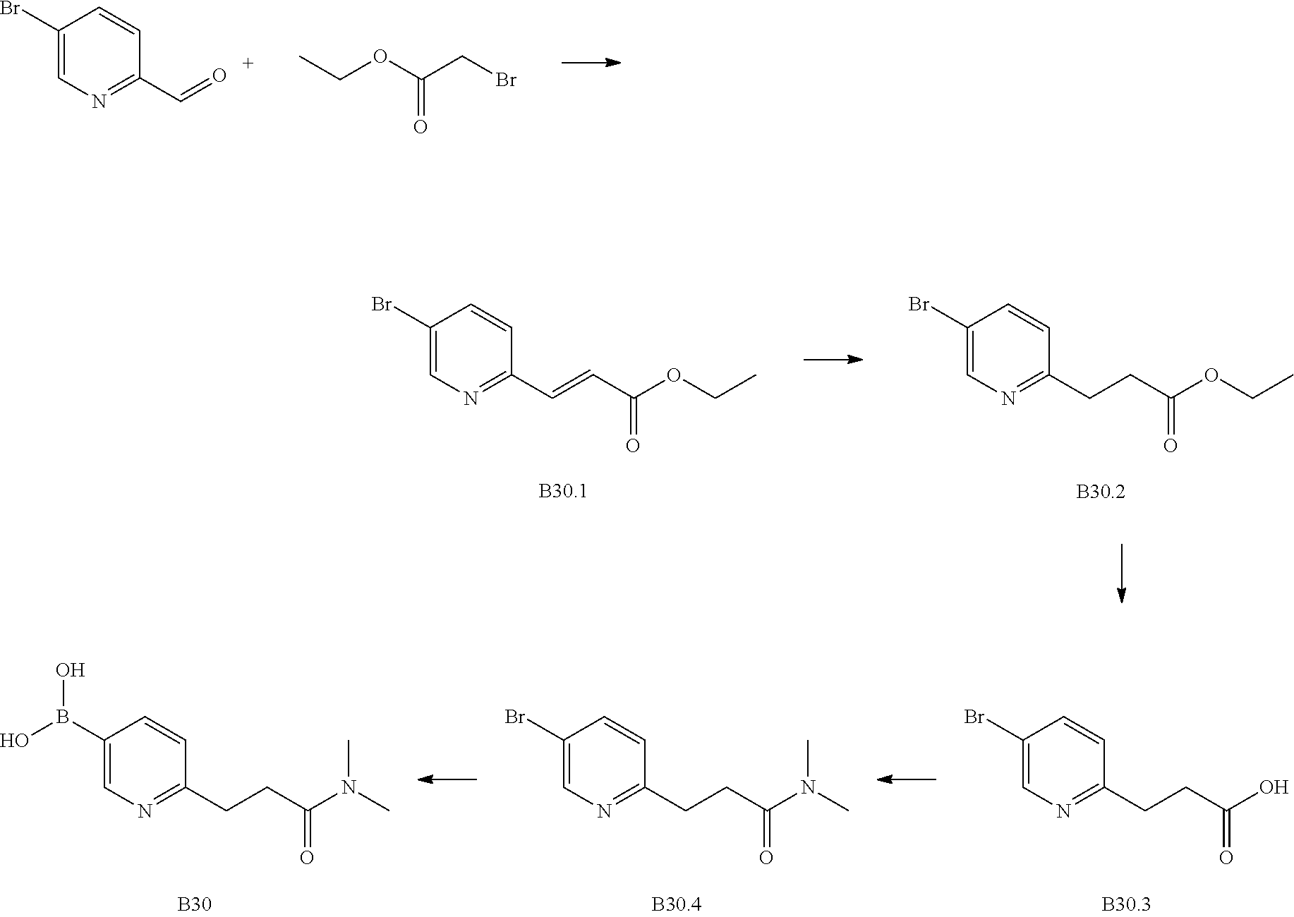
C1(Br)=CN=C(CCC(O)=O)C=C1.C1(Br)=CN=C(CCC(N(C)C)=O)C=C1.C1(B(O)O)=CN=C(CCC(N(C)C)=O)C=C1.[B30].C1(Br)=CN=C(C=O)C=C1.CCOC(CBr)=O.C1(Br)=CN=C(C=CC(OCC)=O)C=C1.C1(Br)=CN=C(CCC(OCC)=O)C=C1
